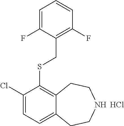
C1(Cl)=CC=C2C(=C1SCC1=C(F)C=CC=C1F)CCNCC2.Cl
